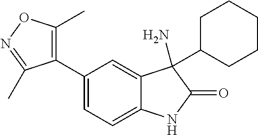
C1(C2=CC=C3C(=C2)C(N)(C2CCCCC2)C(=O)N3)=C(C)ON=C1C
